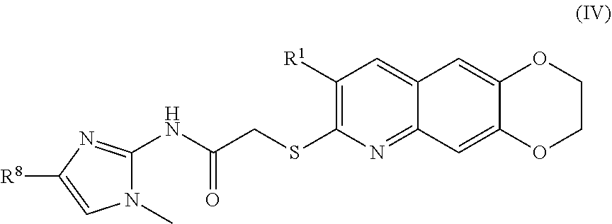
C1(NC(CSC2=C([R1])C=C3C(=N2)C=C2C(=C3)OCCO2)=O)=NC([R8])=CN1C
